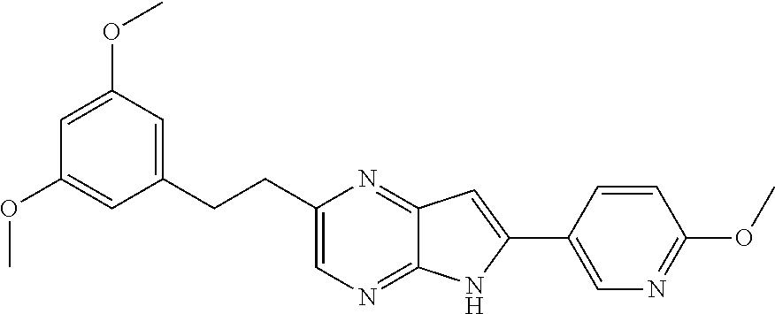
C1=C(OC)C=C(CCC2=CN=C3C(=N2)C=C(C2=CN=C(OC)C=C2)N3)C=C1OC
